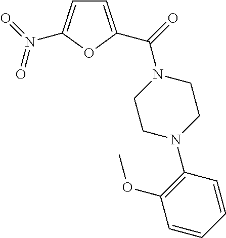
C1=C(C(N2CCN(C3=C(OC)C=CC=C3)CC2)=O)OC(N(=O)=O)=C1
